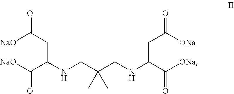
[NaO]C(CC(C([NaO])=O)NCC(CNC(C([ONa])=O)CC([ONa])=O)(C)C)=O
